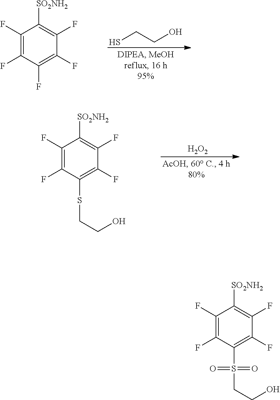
C1(F)=C(F)C(F)=C(F)C(F)=C1[SO2NH2].SCCO.[H2O2].C1(F)=C(F)C(SCCO)=C(F)C(F)=C1[SO2NH2].C1(F)=C(F)C(S(CCO)(=O)=O)=C(F)C(F)=C1[SO2NH2]
